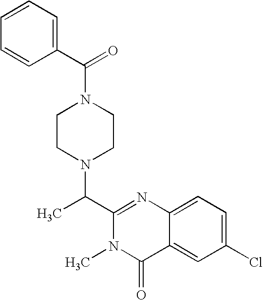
N1(C(C2=CC=CC=C2)=O)CCN(C(C2=NC3=CC=C(Cl)C=C3C(=O)N2C)C)CC1
